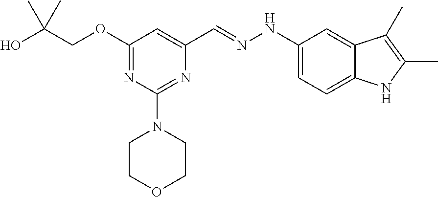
OC(COC1=NC(N2CCOCC2)=NC(C=NNC2=CC=C3C(=C2)C(C)=C(C)N3)=C1)(C)C
